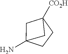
C1CC2([CO2H])CC1(N)C2
